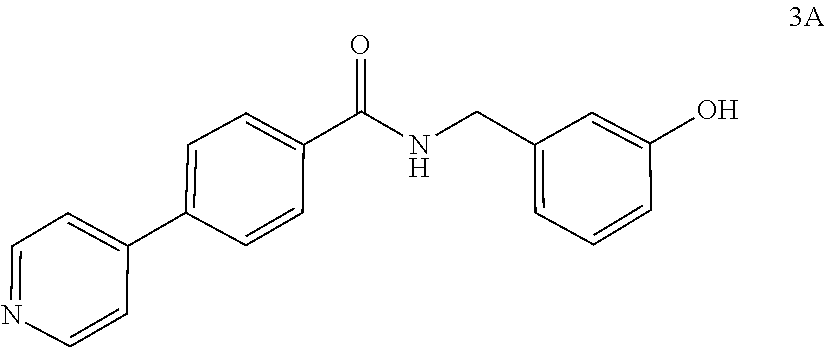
C1=C(C(=O)NCC2=CC=CC(O)=C2)C=CC(C2=CC=NC=C2)=C1
